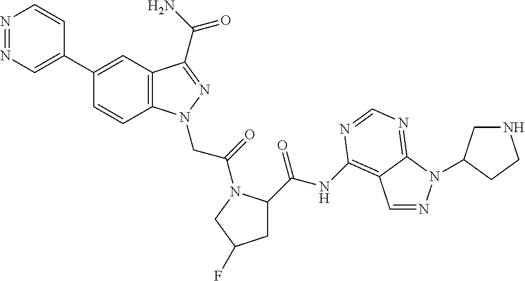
N1=NC=C(C2=CC3=C(C=C2)N(CC(=O)N2C(C(NC4=C5C=NN(C6CNCC6)C5=NC=N4)=O)CC(F)C2)N=C3C(N)=O)C=C1
